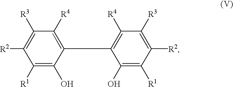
C1([R1])=C(O)C(C2=C([R4])C([R3])=C([R2])C([R1])=C2O)=C([R4])C([R3])=C1[R2]
